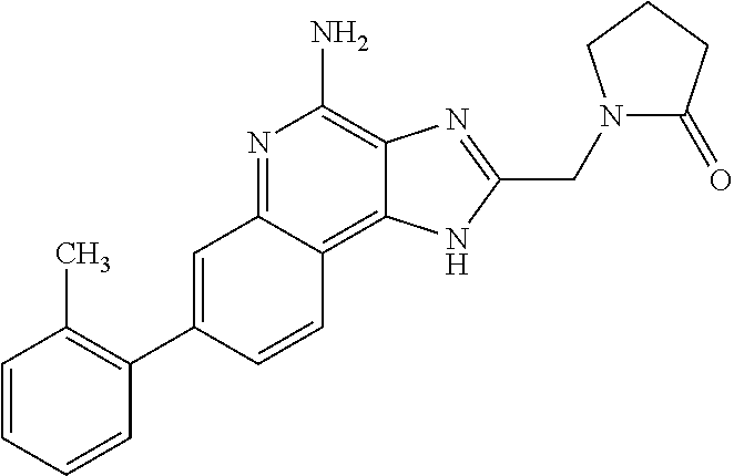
C1=C(C2=C(C)C=CC=C2)C=CC2=C3C(=C(N)N=C12)N=C(CN1C(=O)CCC1)N3
